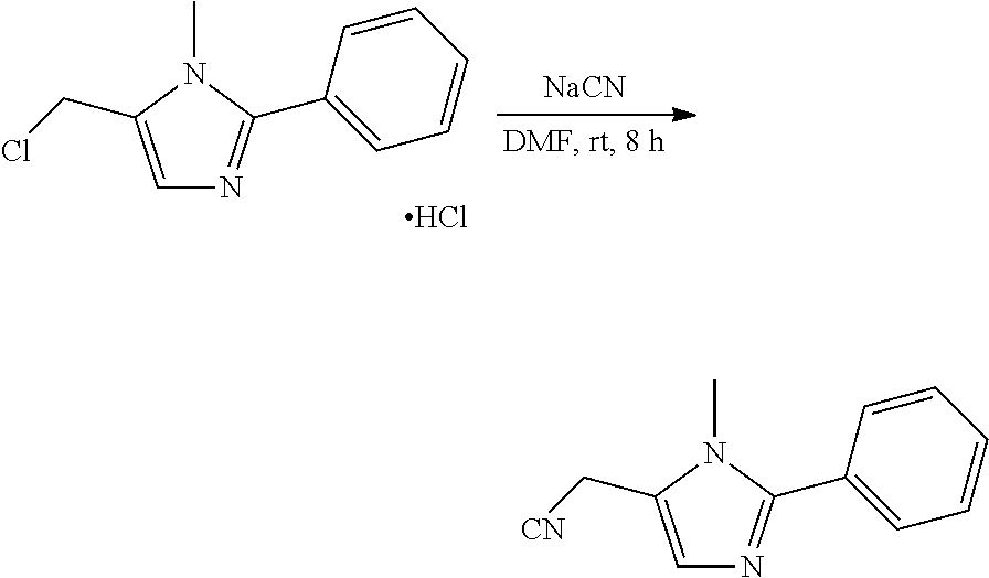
[NaCN].C1=C(CCl)N(C)C(C2=CC=CC=C2)=N1.Cl.C1=C(C[CN])N(C)C(C2=CC=CC=C2)=N1
